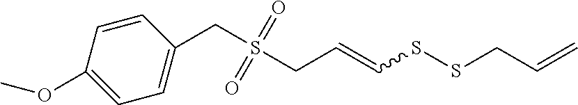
C1=CC(OC)=CC=C1CS(CC=CSSCC=C)(=O)=O
